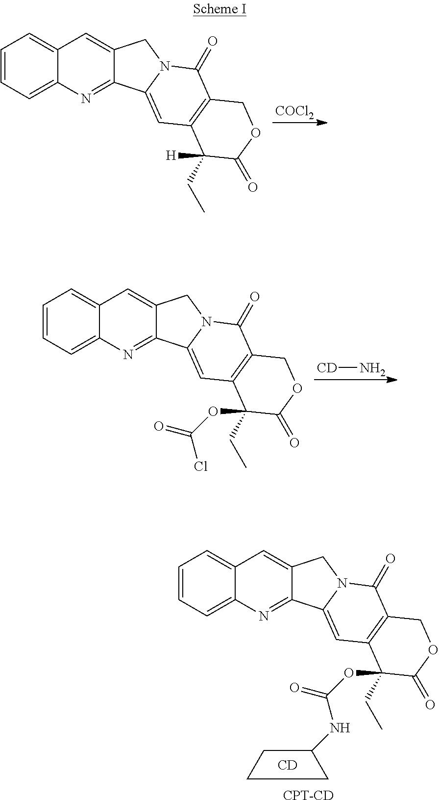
[COCl2].C1=CC=C2C(=C1)C=C1C(=N2)C2=CC3=C(C(=O)N2C1)COC(=O)C3(CC)[H].[CD]N.C1=CC=C2C(=C1)C=C1C(=N2)C2=CC3=C(C(=O)N2C1)COC(=O)C3(CC)OC(=O)Cl.C1=CC=C2C(=C1)C=C1C(=N2)C2=CC3=C(C(=O)N2C1)COC(=O)C3(CC)OC(=O)NC1CCC1.[CD].[CPT-CD]
